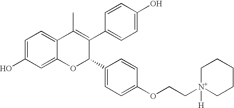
C1=C(O)C=C2C(=C1)C(C)=C(C1=CC=C(O)C=C1)C(C1=CC=C(OCC[N+]3([H])CCCCC3)C=C1)O2
